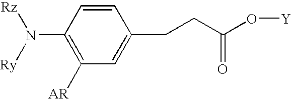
C1([AR])=C(N([Ry])[Rz])C=CC(CCC(O[Y])=O)=C1
